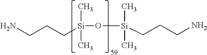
[Si](C)(C)(O[Si](C)(C)CCCN)CCCN
